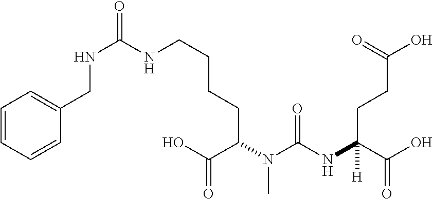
C1=CC=CC(CNC(NCCCCC(N(C(NC(C(O)=O)(CCC(O)=O)[H])=O)C)C(O)=O)=O)=C1
